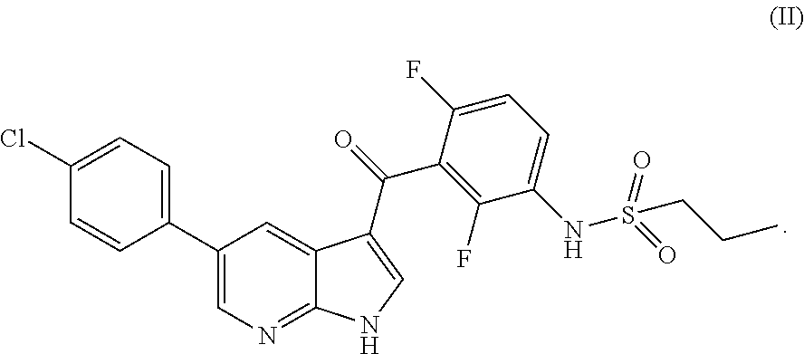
C1(Cl)=CC=C(C2=CN=C3C(=C2)C(C(C2=C(F)C(NS(CCC)(=O)=O)=CC=C2F)=O)=CN3)C=C1
